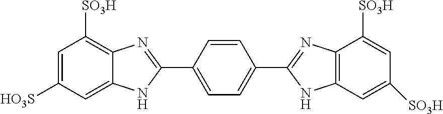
C1=C([HO3S])C=C2C(=C1[SO3H])N=C(C1=CC=C(C3=NC4=C(N3)C=C([SO3H])C=C4[SO3H])C=C1)N2
